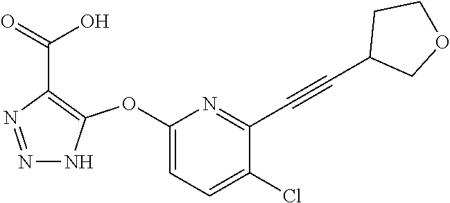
C1(OC2=C(C(=O)O)N=NN2)=CC=C(Cl)C(C#CC2COCC2)=N1
